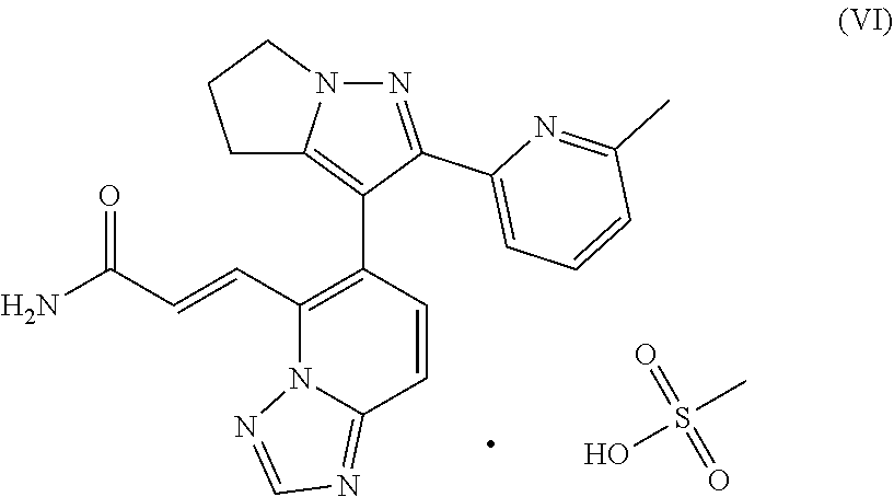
C1(C=CC(N)=O)=C(C2=C3N(N=C2C2=CC=CC(C)=N2)CCC3)C=CC2=NC=NN12.OS(C)(=O)=O
